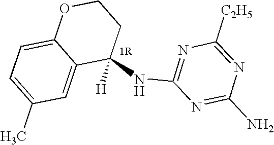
C1(NC2=NC([C2H5])=NC(N)=N2)([H])CCOC2=CC=C(C)C=C12
